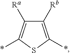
C1([Rb])=C(*)SC(*)=C1[Ra]
